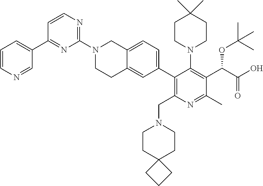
C1=CN=CC(C2=NC(N3CCC4=CC(C5=C(CN6CCC7(CC6)CCC7)N=C(C)C(C(C(O)=O)OC(C)(C)C)=C5N5CCC(C)(C)CC5)=CC=C4C3)=NC=C2)=C1
